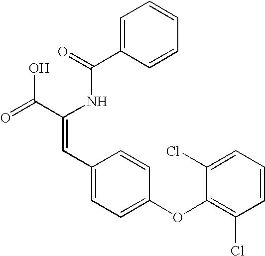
C1=C(C(=O)NC(C(=O)O)=CC2=CC=C(OC3=C(Cl)C=CC=C3Cl)C=C2)C=CC=C1
